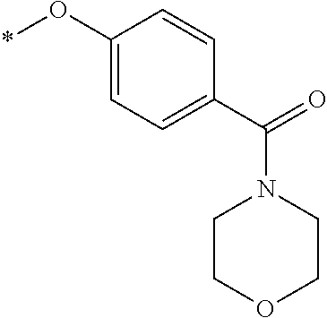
*OC1=CC=C(C(=O)N2CCOCC2)C=C1
